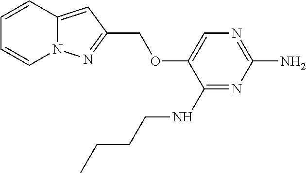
C1(NCCCC)=NC(N)=NC=C1OCC1=NN2C=CC=CC2=C1
